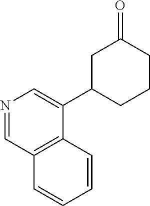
C1=NC=C(C2CC(=O)CCC2)C2=C1C=CC=C2
